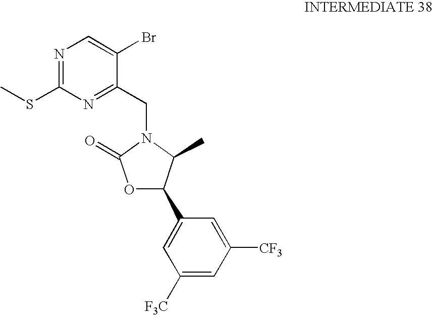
N1=C(SC)N=C(CN2C(C)C(C3=CC([F3C])=CC([CF3])=C3)OC2=O)C(Br)=C1
